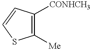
C1([CONHCH3])=C([Me])SC=C1
